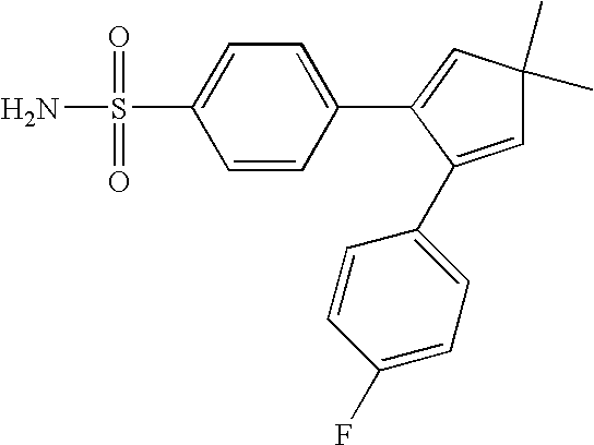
C1=C(C2=CC=C(F)C=C2)C(C2=CC=C(S(=O)(=O)N)C=C2)=CC1(C)C
